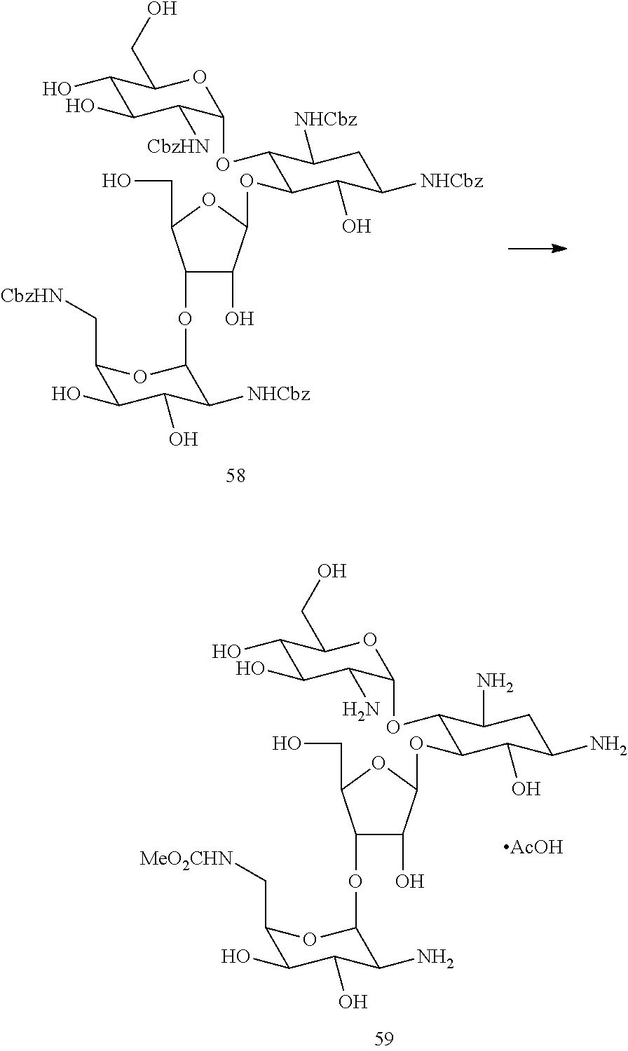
C1(OC2C([NHCbz])C(O)C(O)C(C[CbzHN])O2)C(O)C(OC2C(OC3C([CbzHN])C(O)C(O)C(CO)O3)C([NHCbz])CC([NHCbz])C2O)OC1CO.C1(OC2C(N)C(O)C(O)C(C[MeO2CHN])O2)C(O)C(OC2C(OC3C(N)C(O)C(O)C(CO)O3)C(N)CC(N)C2O)OC1CO.[AcOH]
